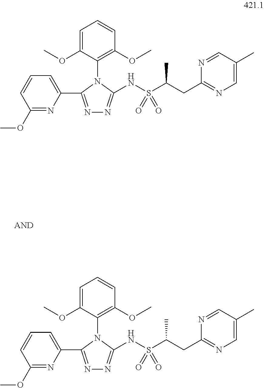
N1=C(C2=CC=CC(OC)=N2)N(C2=C(OC)C=CC=C2OC)C(NS(C(CC2=NC=C(C)C=N2)C)(=O)=O)=N1.N1=C(C2=CC=CC(OC)=N2)N(C2=C(OC)C=CC=C2OC)C(NS(C(CC2=NC=C(C)C=N2)C)(=O)=O)=N1
